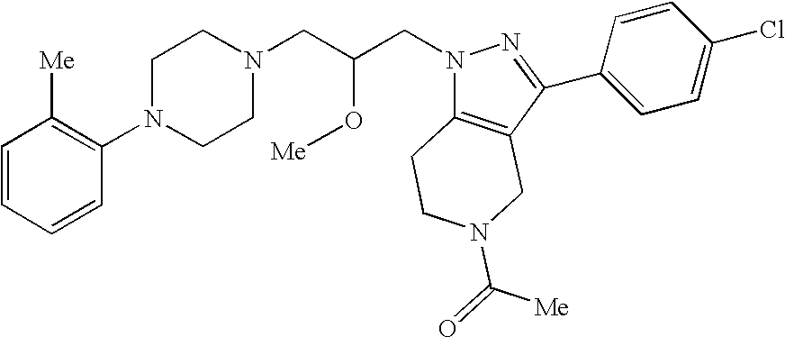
C1=CC=CC(N2CCN(CC(CN3C4=C(CN(C(=O)[Me])CC4)C(C4=CC=C(Cl)C=C4)=N3)O[Me])CC2)=C1[Me]
